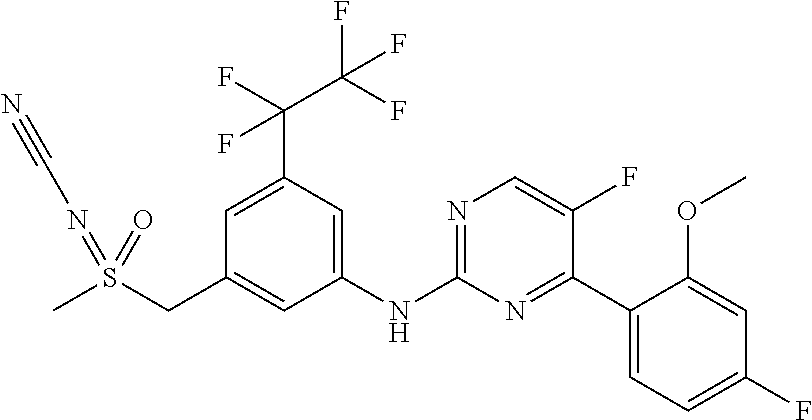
C1(NC2=NC=C(F)C(C3=CC=C(F)C=C3OC)=N2)=CC(C(F)(C(F)(F)F)F)=CC(CS(C)(=NC#N)=O)=C1
